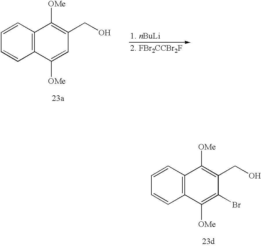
C1=CC=CC2=C1C([OMe])=C(CO)C(Br)=C2[OMe].C1=CC=CC2=C1C([OMe])=C(CO)C=C2[OMe]
